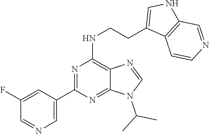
C1(C2=NC(NCCC3=CNC4=C3C=CN=C4)=C3C(=N2)N(C(C)C)C=N3)=CN=CC(F)=C1
